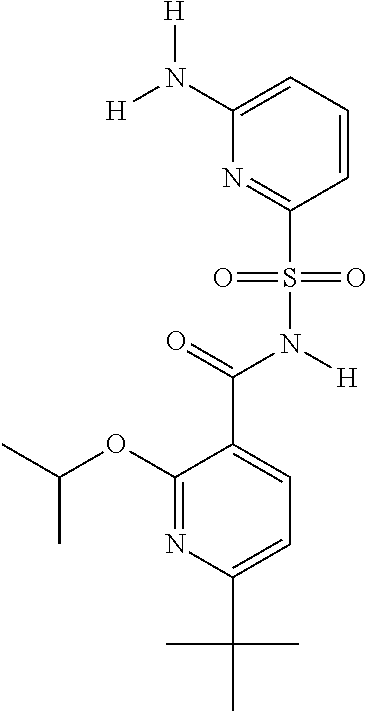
C1(N([H])[H])=CC=CC(S(=O)(=O)N(C(=O)C2=CC=C(C(C)(C)C)N=C2OC(C)C)[H])=N1
